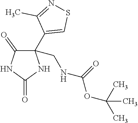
C1(C2=CSN=C2C)(CNC(OC(C)(C)C)=O)C(=O)NC(=O)N1
